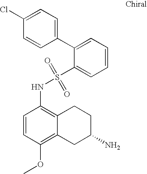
C1=CC(OC)=C2C(=C1NS(C1=CC=CC=C1C1=CC=C(Cl)C=C1)(=O)=O)CCC(N)C2
